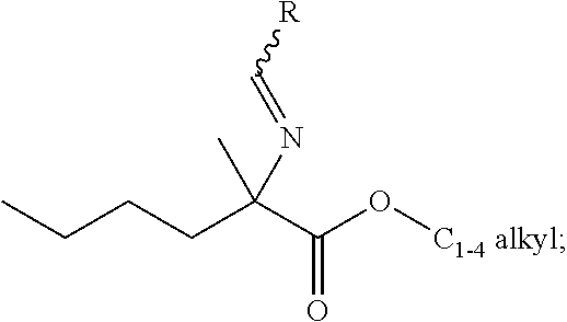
C(C(O[C1-4 alkyl])=O)(CCCC)(C)N=C[R]
